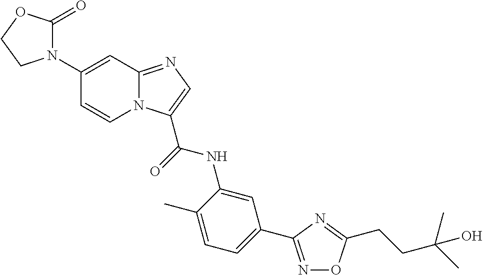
C1(N2C(=O)OCC2)=CC2=NC=C(C(NC3=CC(C4=NOC(CCC(C)(C)O)=N4)=CC=C3C)=O)N2C=C1
